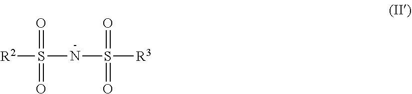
[R2]S(NS([R3])(=O)=O)(=O)=O.[-]
